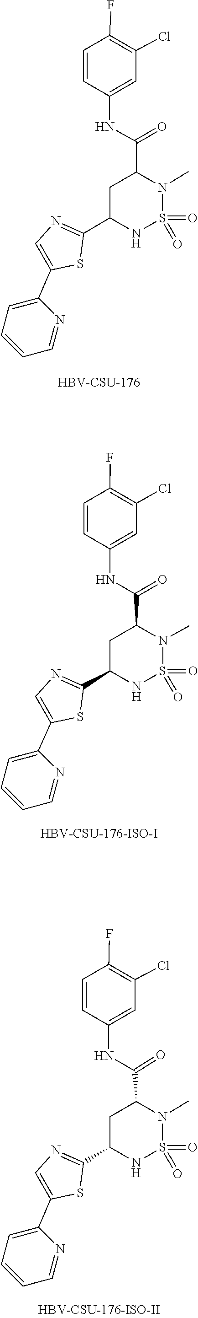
O=S1(=O)N(C)C(C(NC2=CC(Cl)=C(F)C=C2)=O)CC(C2=NC=C(C3=CC=CC=N3)S2)N1.[HBV-CSU-176].O=S1(=O)NC(C2=NC=C(C3=CC=CC=N3)S2)CC(C(NC2=CC(Cl)=C(F)C=C2)=O)N1C.S1C(C2=CC=CC=N2)=CN=C1C1CC(C(NC2=CC(Cl)=C(F)C=C2)=O)N(C)S(=O)(=O)N1
